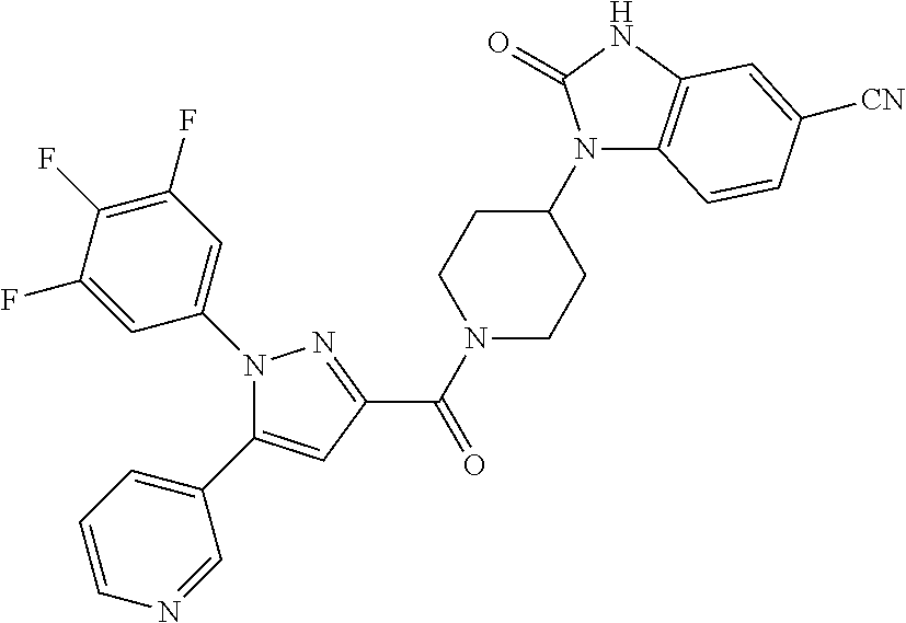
N1(C(C2=NN(C3=CC(F)=C(F)C(F)=C3)C(C3=CC=CN=C3)=C2)=O)CCC(N2C3=C(NC2=O)C=C([CN])C=C3)CC1
